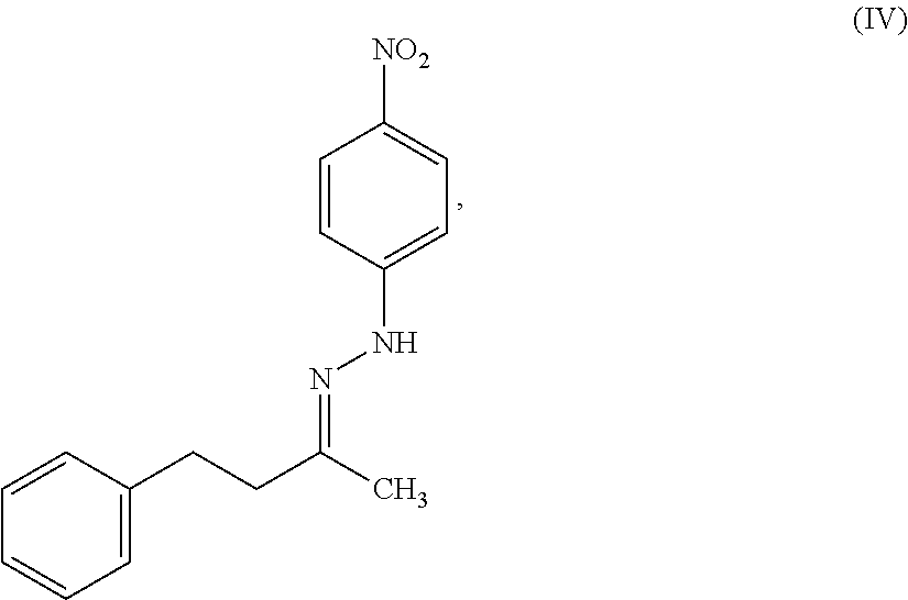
C1=CC(NN=C(C)CCC2=CC=CC=C2)=CC=C1[NO2]
